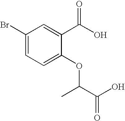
C1(Br)=CC=C(OC(C(O)=O)C)C(C(O)=O)=C1
